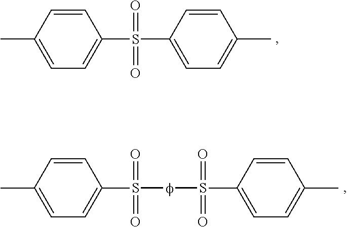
C1=CC(C)=CC=C1S(=O)(=O)C1=CC=C(C)C=C1.C1=CC(C)=CC=C1S(=O)(=O)[f]S(=O)(=O)C1=CC=C(C)C=C1
